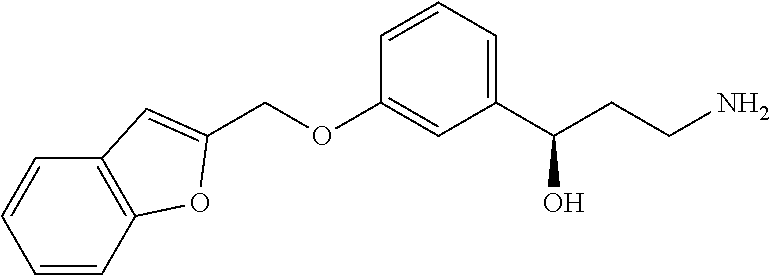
C1=CC(OCC2=CC3=C(C=CC=C3)O2)=CC(C(CCN)O)=C1
